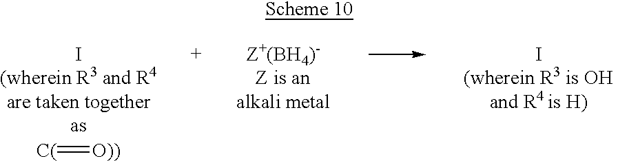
[C(]=[O))]
